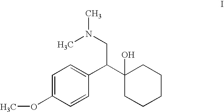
C1=CC(C(C2(O)CCCCC2)CN(C)C)=CC=C1OC
